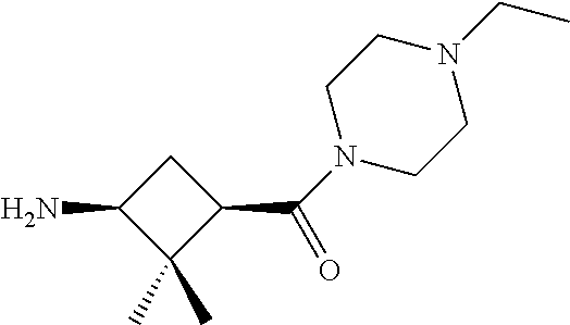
C1(C(=O)N2CCN(CC)CC2)CC(N)C1(C)C
